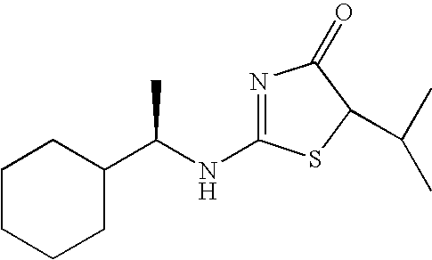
C1CCCC(C(NC2=NC(=O)C(C(C)C)S2)C)C1
